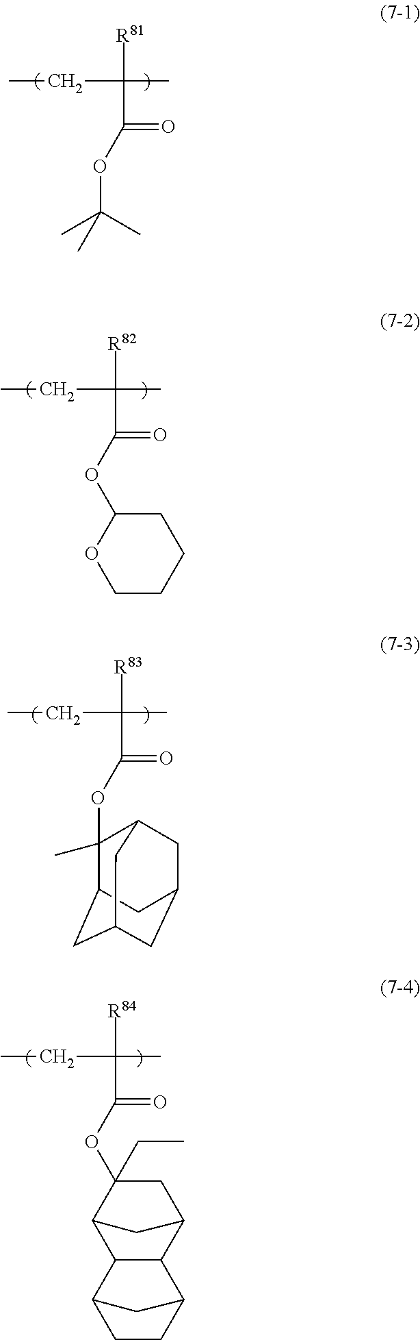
[R81]C(C(=O)OC(C)(C)C)(C)CC.[R82]C(C(=O)OC1OCCCC1)(C)CC.[R83]C(C(=O)OC1(C)C2CC3CC(CC1C3)C2)(C)CC.[R84]C(C(=O)OC1(CC)C2CC(C1)C1C2C2CCC1C2)(C)CC
